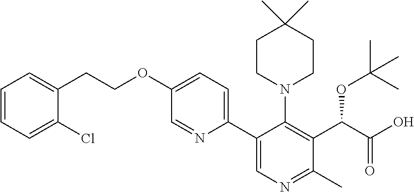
C1(Cl)=CC=CC=C1CCOC1=CC=C(C2=CN=C(C)C(C(C(O)=O)OC(C)(C)C)=C2N2CCC(C)(C)CC2)N=C1
